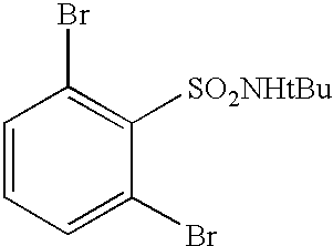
C1=CC=C(Br)C([SO2NHtBu])=C1Br
